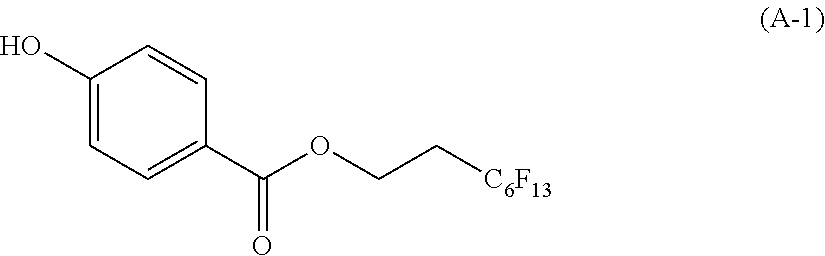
C1(O)=CC=C(C(OCC[C6F13])=O)C=C1
